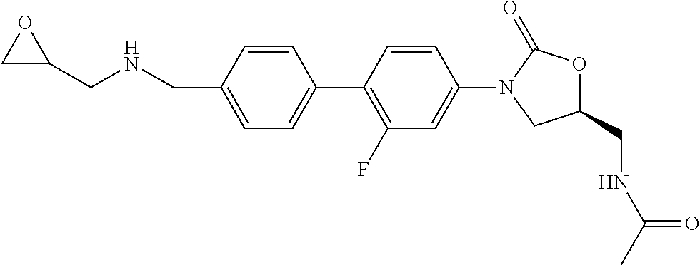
C1=CC(CNCC2CO2)=CC=C1C1=C(F)C=C(N2CC(CNC(C)=O)OC2=O)C=C1
